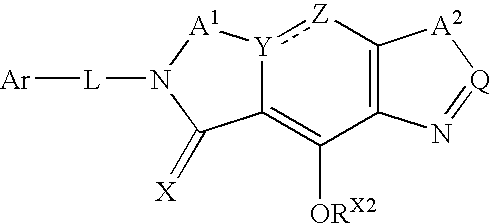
[Y]12:[Z]C3=C(C([ORX2])=C1C(=[X])N([L][Ar])[A1]2)N=[Q][A2]3
